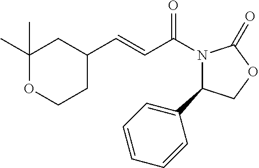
C1(C)(C)OCCC(C=CC(N2C(C3=CC=CC=C3)COC2=O)=O)C1
